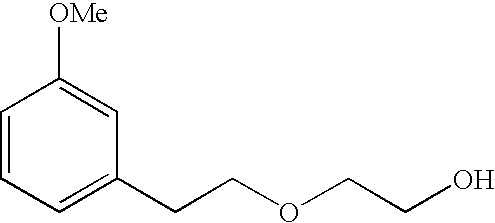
C1=CC=C(CCOCCO)C=C1[OMe]
